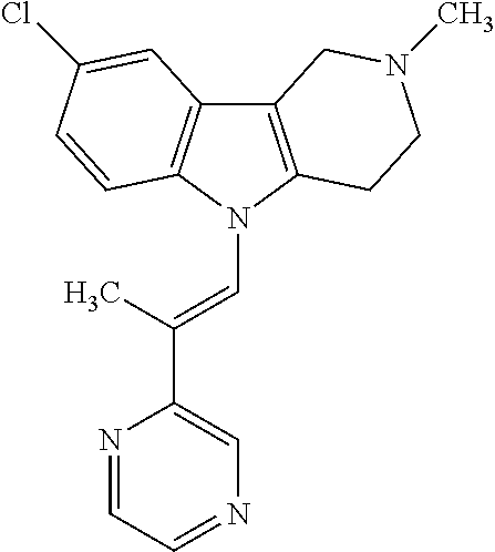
C12=C(N(C=C(C3=CN=CC=N3)C)C3=C1C=C(Cl)C=C3)CCN(C)C2
